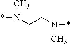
*N(CCN(*)C)C
